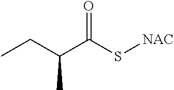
C(C(S[NAC])=O)(CC)C
